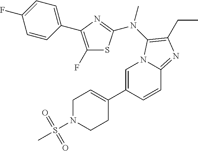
C1=C(C2=CCN(S(C)(=O)=O)CC2)C=CC2=NC(CC)=C(N(C)C3=NC(C4=CC=C(F)C=C4)=C(F)S3)N12
